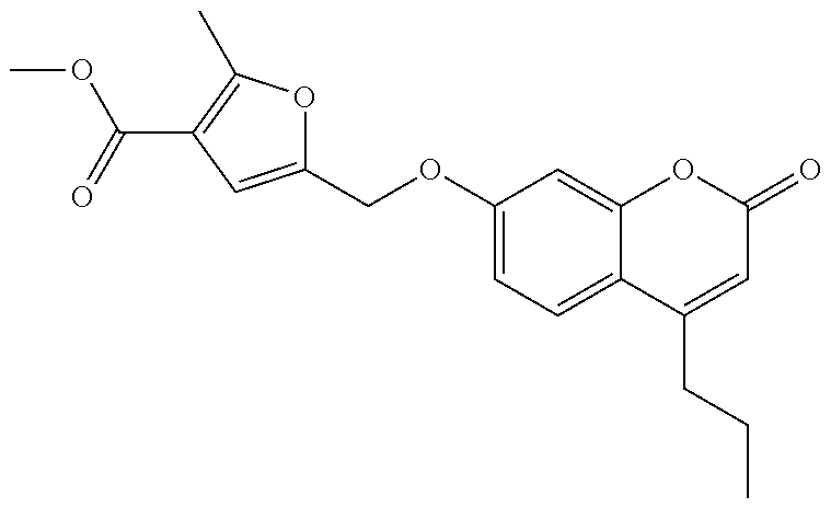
C1(COC2=CC=C3C(=C2)OC(=O)C=C3CCC)=CC(C(=O)OC)=C(C)O1
